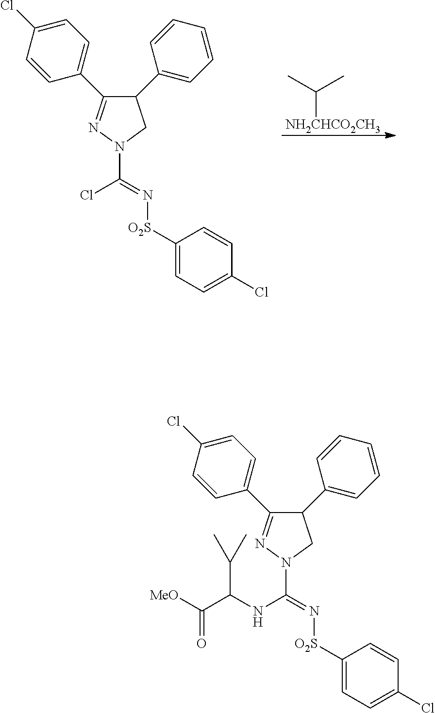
N1=C(C2=CC=C(Cl)C=C2)C(C2=CC=CC=C2)CN1C(=N[O2S]C1=CC=C(Cl)C=C1)Cl.C([NH2CHCO2CH3])(C)C.N1=C(C2=CC=C(Cl)C=C2)C(C2=CC=CC=C2)CN1C(=N[O2S]C1=CC=C(Cl)C=C1)NC(C([MeO])=O)C(C)C
